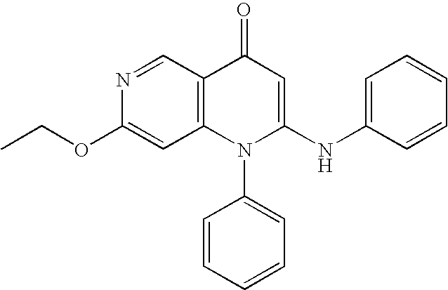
C1(OCC)=CC2=C(C=N1)C(=O)C=C(NC1=CC=CC=C1)N2C1=CC=CC=C1
